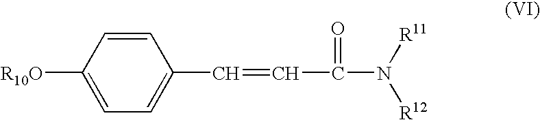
[R10O]C1=CC=C(C=CC(N([R11])[R12])=O)C=C1
